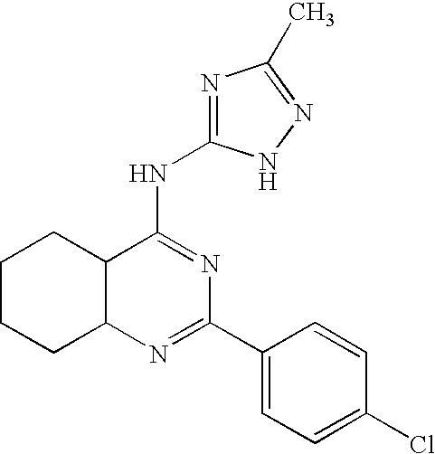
C12C(N=C(C3=CC=C(Cl)C=C3)N=C1NC1=NC(C)=NN1)CCCC2
